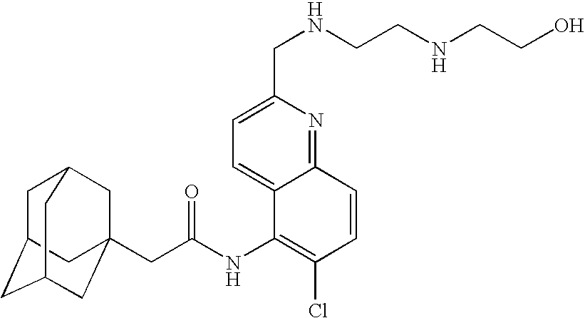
C1C2CC3CC(CC(NC4=C(Cl)C=CC5=NC(CNCCNCCO)=CC=C45)=O)(CC1C3)C2
